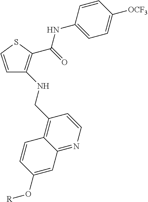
C1=CSC(C(=O)NC2=CC=C([OCF3])C=C2)=C1NCC1=C2C(=NC=C1)C=C(O[R])C=C2
